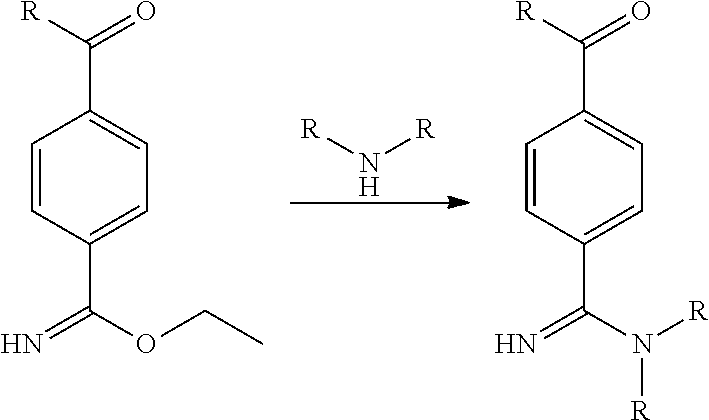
[R]N[R].C1=CC(C(OCC)=N)=CC=C1C([R])=O.C1=CC(C(N([R])[R])=N)=CC=C1C([R])=O
